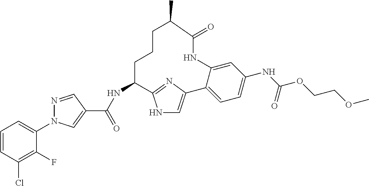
C1(F)=C(Cl)C=CC=C1N1N=CC(C(NC2CCCC(C)C(=O)NC3=CC(NC(OCCOC)=O)=CC=C3C3=CNC2=N3)=O)=C1
